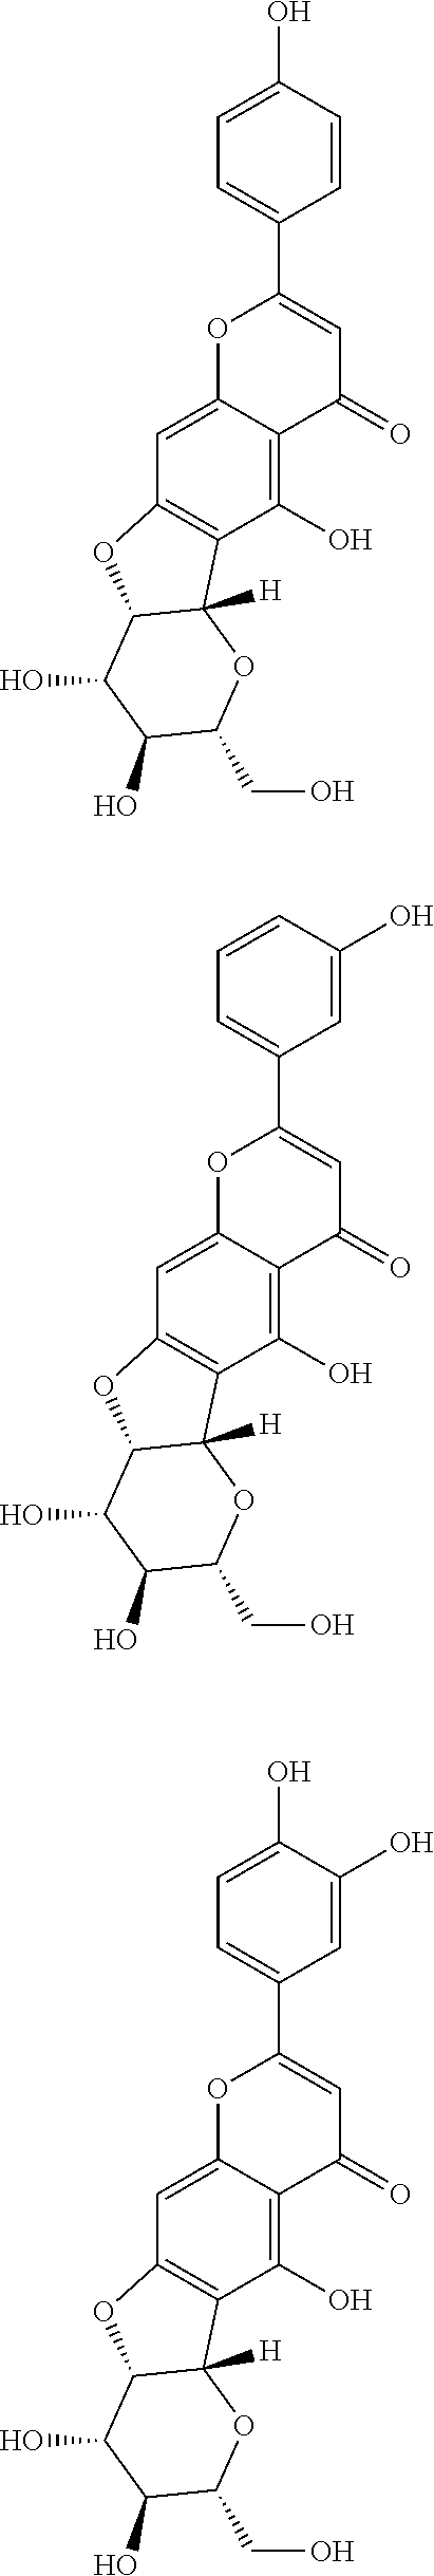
C1=C(O)C=CC(C2=CC(=O)C3=C(O)C4=C(C=C3O2)OC2C4([H])OC(CO)C(O)C2O)=C1.C1=CC(O)=CC(C2=CC(=O)C3=C(O)C4=C(C=C3O2)OC2C4([H])OC(CO)C(O)C2O)=C1.C1=C(O)C(O)=CC(C2=CC(=O)C3=C(O)C4=C(C=C3O2)OC2C4([H])OC(CO)C(O)C2O)=C1
